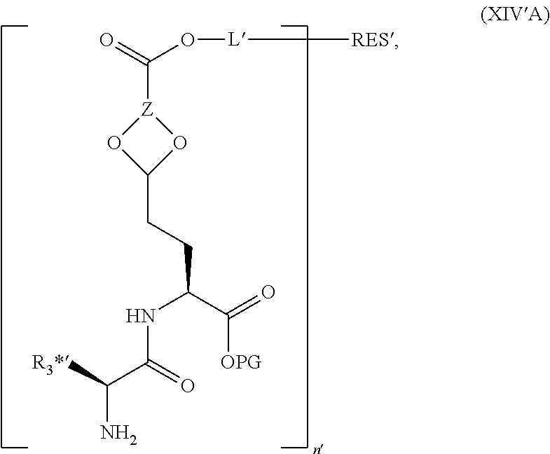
NC(C(=O)NC(C([OPG])=O)CCC1O[Z](C(O[L][RES])=O)O1)[R3*]
